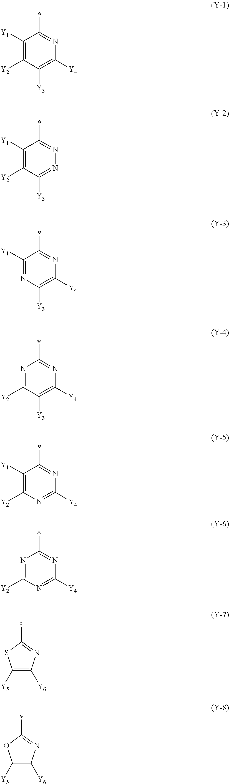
C1([Y1])=C([Y2])C([Y3])=C([Y4])N=C1C.C1([Y1])=C([Y2])C([Y3])=NN=C1C.C1([Y1])=NC([Y3])=C([Y4])N=C1C.N1=C([Y2])C([Y3])=C([Y4])N=C1C.C1([Y1])=C([Y2])N=C([Y4])N=C1C.N1=C([Y2])N=C([Y4])N=C1C.C1([Y5])=C([Y6])N=C(C)S1.C1([Y5])=C([Y6])N=C(C)O1
